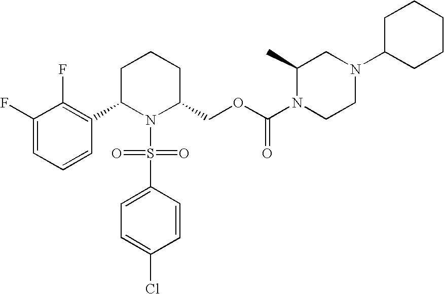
C1(F)=CC=CC(C2N(S(=O)(=O)C3=CC=C(Cl)C=C3)C(COC(N3CCN(C4CCCCC4)CC3C)=O)CCC2)=C1F
